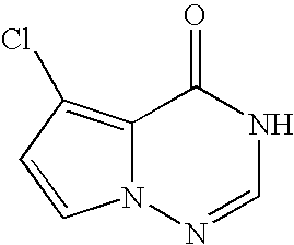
C1=CN2C(=C1Cl)C(=O)NC=N2
